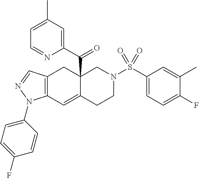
C12(C(C3=CC(C)=CC=N3)=O)C(=CC3=C(C1)C=NN3C1=CC=C(F)C=C1)CCN(S(=O)(=O)C1=CC=C(F)C(C)=C1)C2
